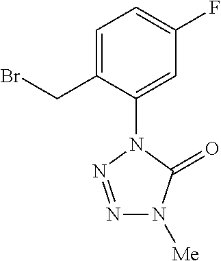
C1=C(CBr)C(N2C(=O)N([Me])N=N2)=CC(F)=C1
